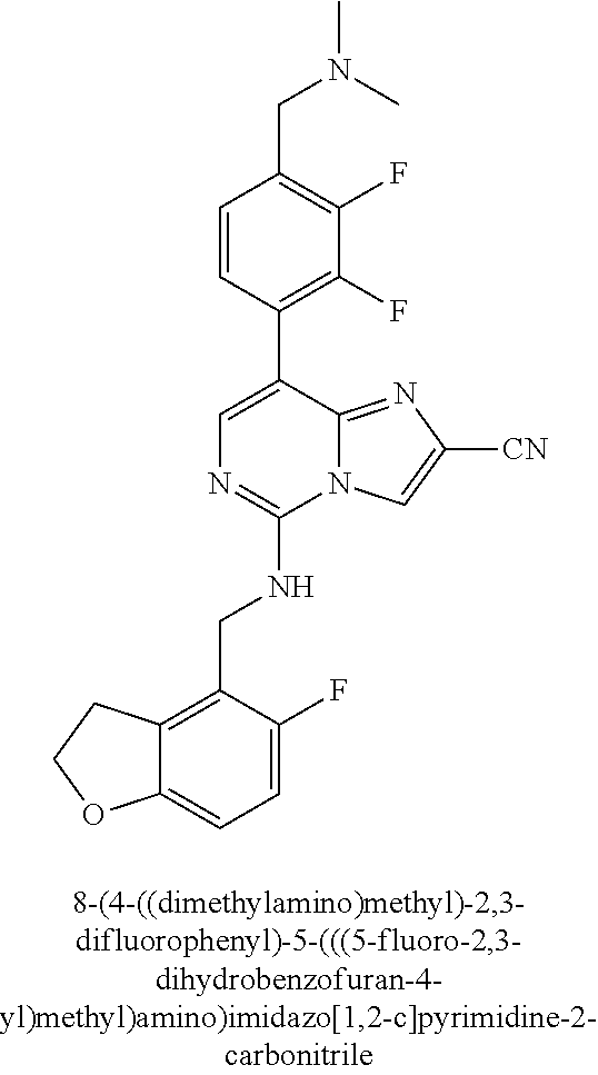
C12=CC=C(F)C(CNC3=NC=C(C4=C(F)C(F)=C(CN(C)C)C=C4)C4=NC([CN])=CN34)=C1CCO2
